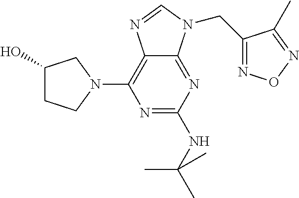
N1=C(NC(C)(C)C)N=C2C(=C1N1CC(O)CC1)N=CN2CC1=NON=C1C
